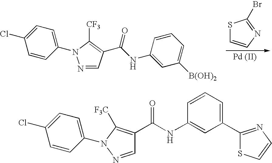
C1=CC(N2N=CC(C(NC3=CC([B(OH)2])=CC=C3)=O)=C2[CF3])=CC=C1Cl.S1C=CN=C1Br.[Pd (II)].C1=CC(N2C([F3C])=C(C(NC3=CC(C4=NC=CS4)=CC=C3)=O)C=N2)=CC=C1Cl
